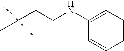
C1(NCCC(C)(C)C)=CC=CC=C1
